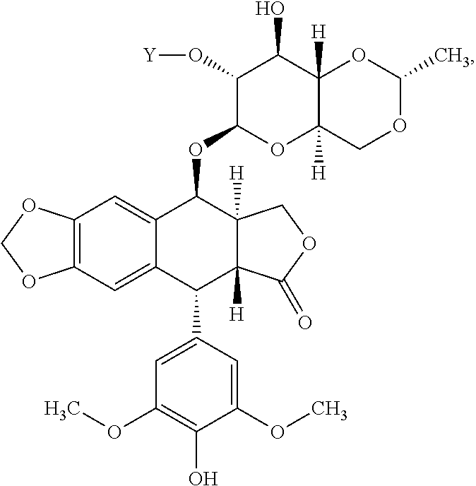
C12=C(C=C3C(=C1)C(OC1OC4([H])C([H])(C(O)C1O[Y])OC(C)OC4)C1([H])C([H])(C3C3=CC(OC)=C(O)C(OC)=C3)C(=O)OC1)OCO2
